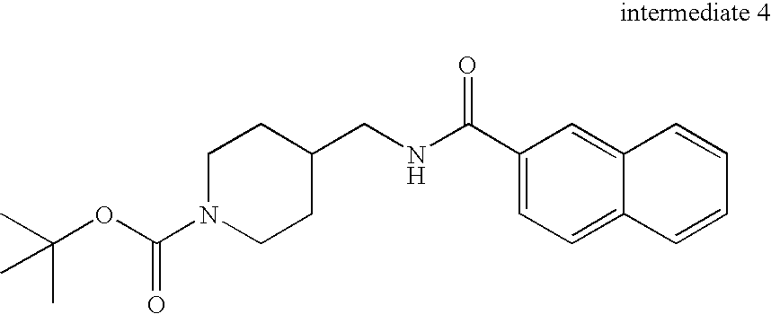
C1(C(NCC2CCN(C(OC(C)(C)C)=O)CC2)=O)=CC=C2C(=C1)C=CC=C2
